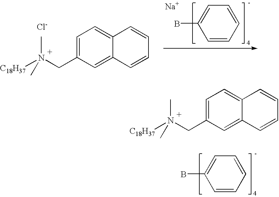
C1(C[N+](C)([C18H37])C)=CC=C2C(=C1)C=CC=C2.[Cl-].C1=CC=CC=C1B.[Na].C1(C[N+](C)([C18H37])C)=CC=C2C(=C1)C=CC=C2.C1=CC=CC=C1B
